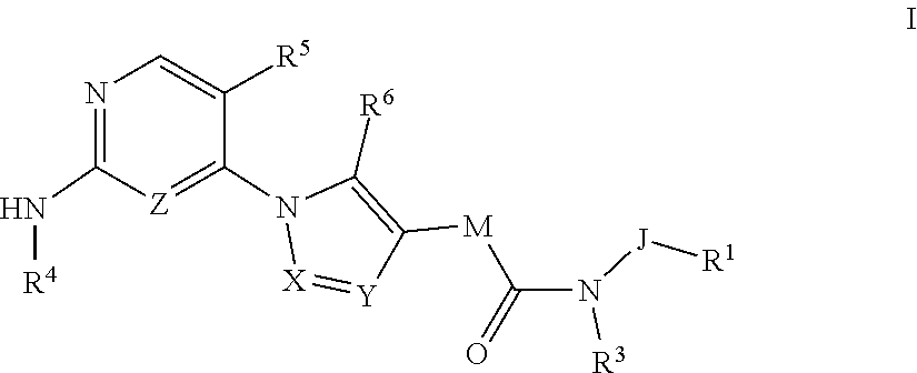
[X]1=[Y]C([M]C(N([J][R1])[R3])=O)=C([R6])N1C1=[Z]C(N[R4])=NC=C1[R5]
